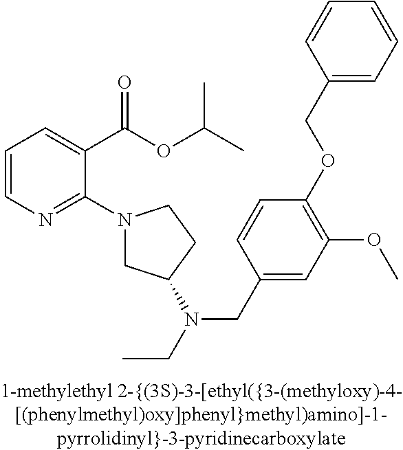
C1=CN=C(N2CC(N(CC)CC3=CC(OC)=C(OCC4=CC=CC=C4)C=C3)CC2)C(C(OC(C)C)=O)=C1
